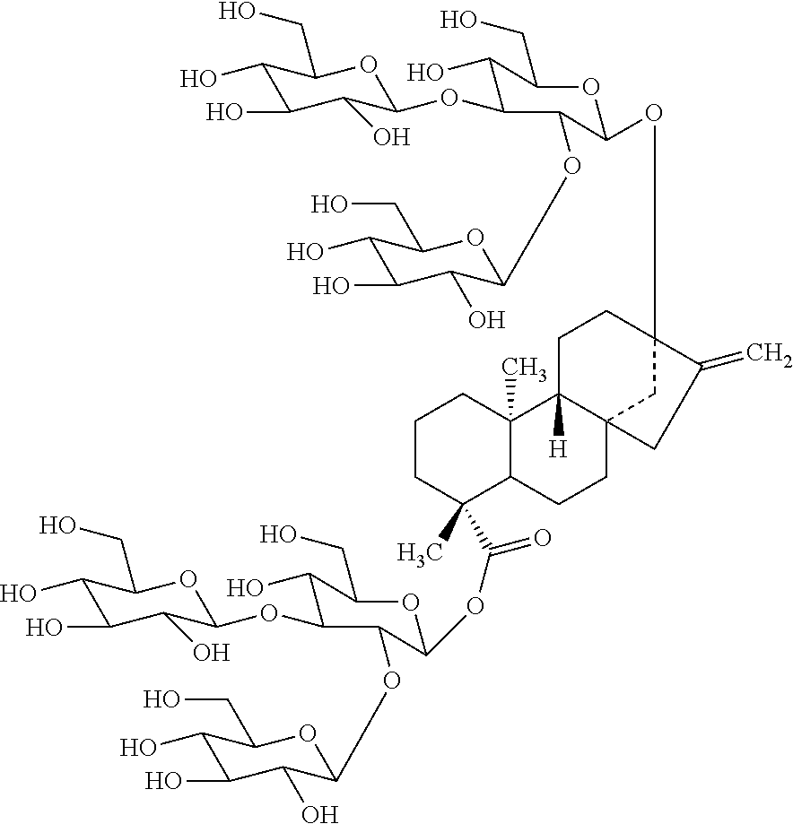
C1(O)C(O)C(O)C(OC2C(O)C(CO)OC(OC34CC5(CCC6C(C)(C(OC7OC(CO)C(O)C(OC8C(O)C(O)C(O)C(CO)O8)C7OC7C(O)C(O)C(O)C(CO)O7)=O)CCCC6(C)C5([H])CC3)CC4=C)C2OC2C(O)C(O)C(O)C(CO)O2)OC1CO
